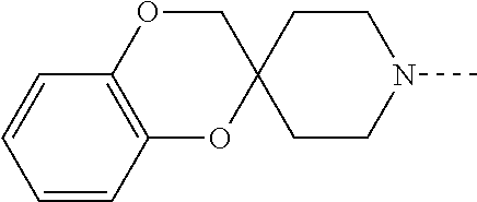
C12(CCN(C)CC1)COC1=C(O2)C=CC=C1
